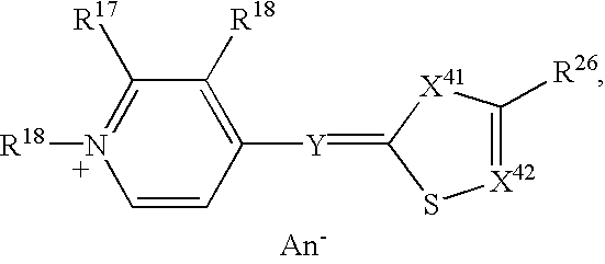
C1([Y]=C2S[X42]=C([R26])[X41]2)=C([R18])C([R17])=N([R18])C=C1
